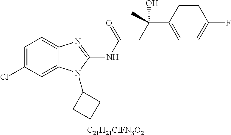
C1=C(Cl)C=C2C(=C1)N=C(NC(=O)CC(C1=CC=C(F)C=C1)(O)C)N2C1CCC1.[C21H21ClFN3O2]
